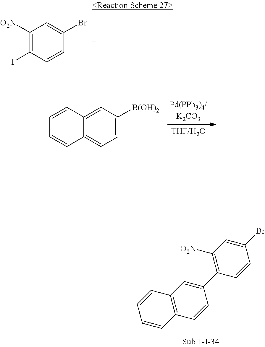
C1(C2=C([O2N])C=C(Br)C=C2)=CC2=C(C=C1)C=CC=C2.C1([O2N])=C(I)C=CC(Br)=C1.C1=C([B(OH)2])C=C2C(=C1)C=CC=C2
